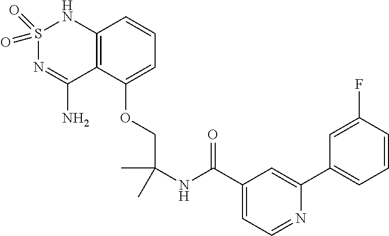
C(COC1=CC=CC2=C1C(N)=NS(=O)(=O)N2)(C)(C)NC(C1=CC=NC(C2=CC=CC(F)=C2)=C1)=O
